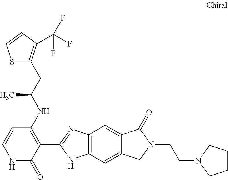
C1=CC(NC(CC2=C(C(F)(F)F)C=CS2)C)=C(C2=NC3=C(N2)C=C2C(=C3)C(=O)N(CCN3CCCC3)C2)C(=O)N1
